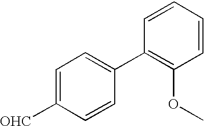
[OHC]C1=CC=C(C2=C(OC)C=CC=C2)C=C1
